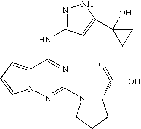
N(C1=NC(N2C(C(O)=O)CCC2)=NN2C1=CC=C2)C1=NNC(C2(O)CC2)=C1
